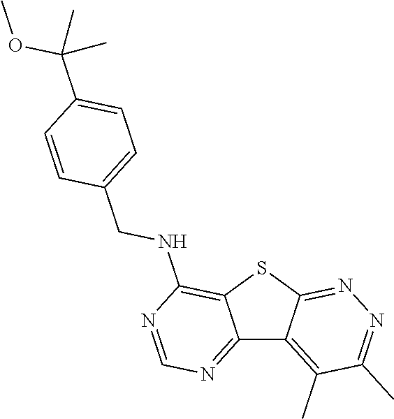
C12=NC=NC(NCC3=CC=C(C(OC)(C)C)C=C3)=C1SC1=NN=C(C)C(C)=C21
